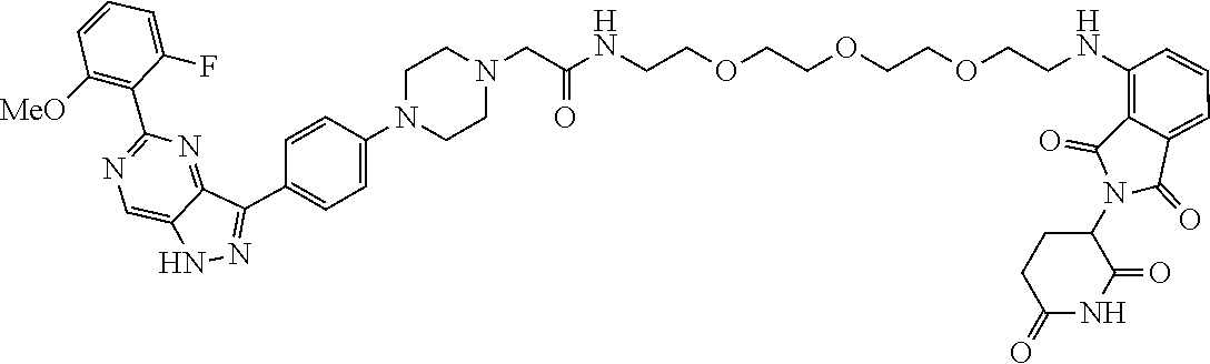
C1C(=O)NC(=O)C(N2C(=O)C3=CC=CC(NCCOCCOCCOCCNC(CN4CCN(C5=CC=C(C6=NNC7=CN=C(C8=C([MeO])C=CC=C8F)N=C76)C=C5)CC4)=O)=C3C2=O)C1
